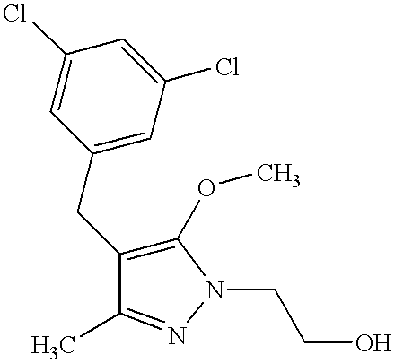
C1(Cl)=CC(CC2=C(OC)N(CCO)N=C2C)=CC(Cl)=C1
